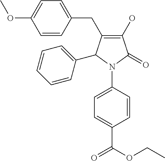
C1(O)=C(CC2=CC=C(OC)C=C2)C(C2=CC=CC=C2)N(C2=CC=C(C(OCC)=O)C=C2)C1=O
